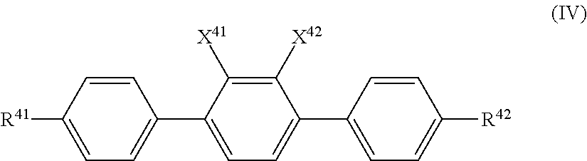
C1=CC([R41])=CC=C1C1=CC=C(C2=CC=C([R42])C=C2)C([X42])=C1[X41]
